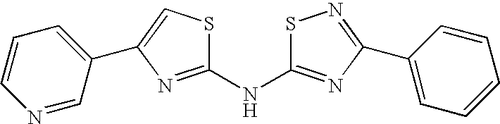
C1(NC2=NC(C3=CC=CC=C3)=NS2)=NC(C2=CC=CN=C2)=CS1
